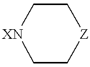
C1C[Z]CC[XN]1
